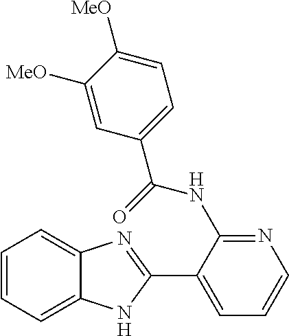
C1(C2=CC=CN=C2NC(C2=CC=C([MeO])C([MeO])=C2)=O)=NC2=CC=CC=C2N1
